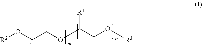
[R2]OCCOC(CO[R3])[R1]
